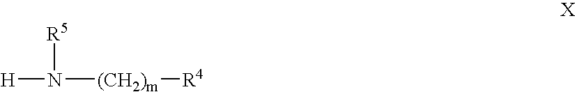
[H]N([R5])[(CH2)m][R4]
